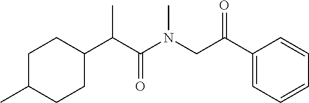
C1CC(C(C(N(CC(C2=CC=CC=C2)=O)C)=O)C)CCC1C
